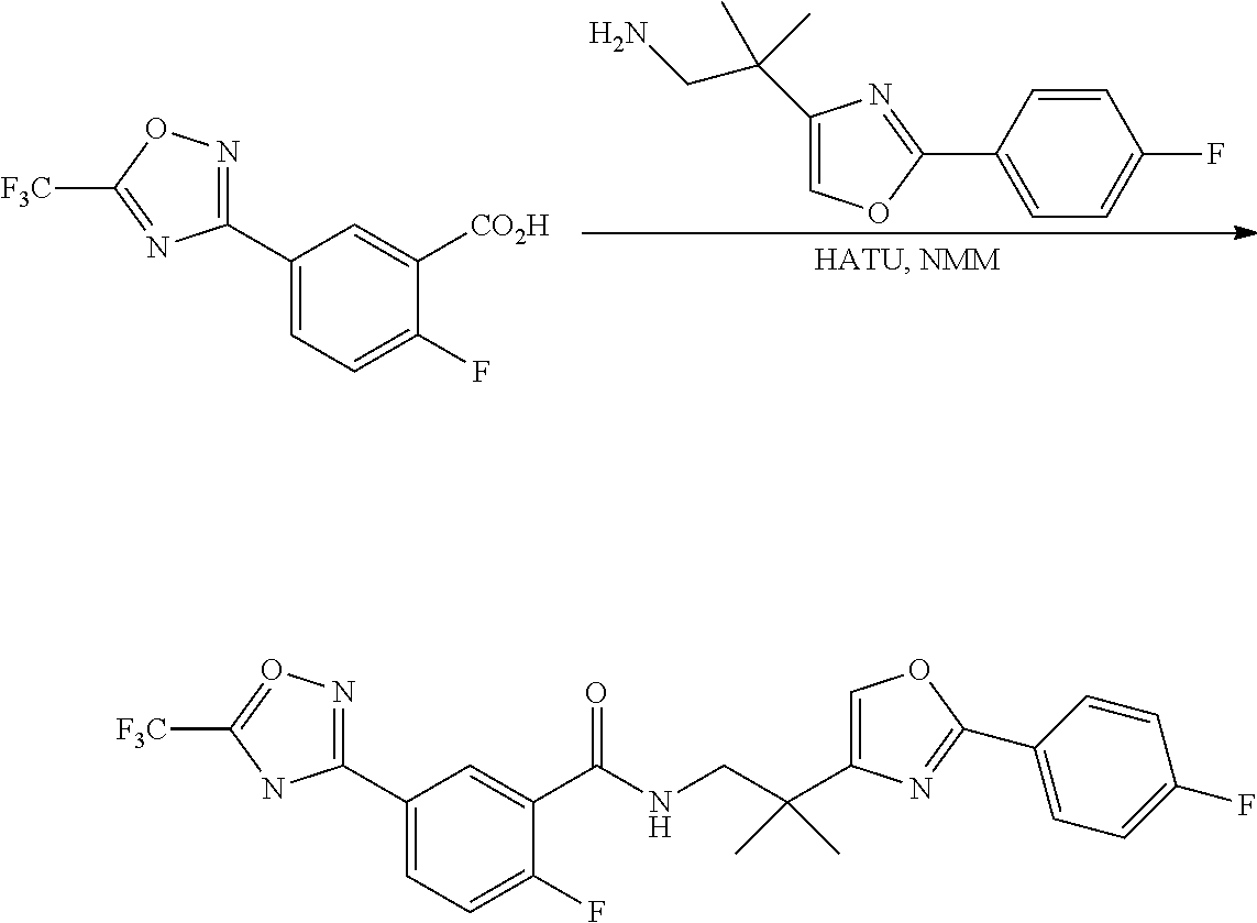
C1(C2=NC(C(CN)(C)C)=CO2)=CC=C(F)C=C1.C1(C2=NOC([F3C])=N2)=CC=C(F)C([CO2H])=C1.C1(C2=NO=C([F3C])N2)=CC=C(F)C(C(NCC(C)(C)C2=COC(C3=CC=C(F)C=C3)=N2)=O)=C1
